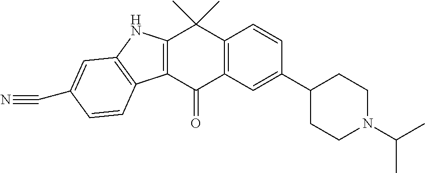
C12=C(C(=O)C3=C(C1(C)C)C=CC(C1CCN(C(C)C)CC1)=C3)C1=C(N2)C=C(C#N)C=C1
